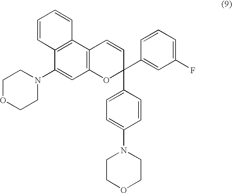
C1OCCN(C2=CC3=C(C4=C2C=CC=C4)C=CC(C2=CC=C(N4CCOCC4)C=C2)(C2=CC(F)=CC=C2)O3)C1
